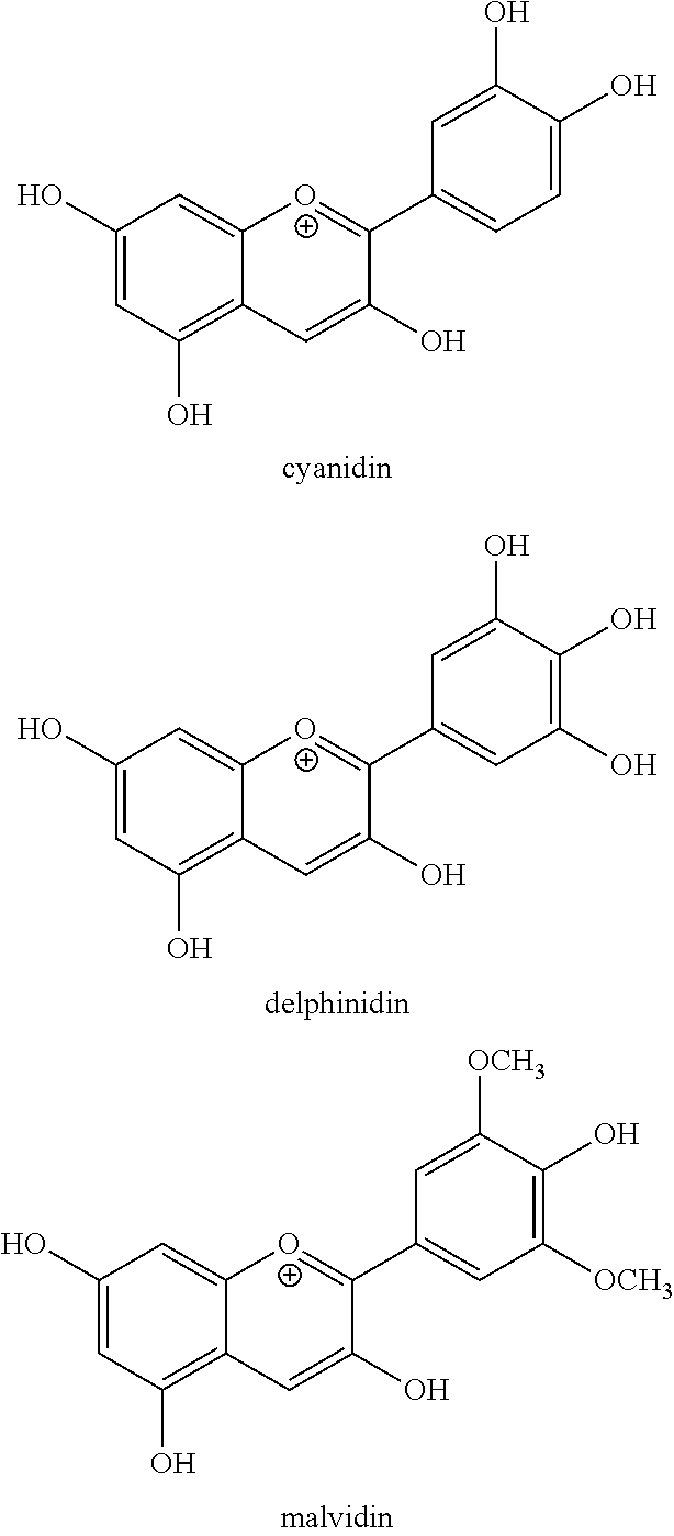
C1(O)=CC(O)=C2C(=C1)[O+]=C(C1=CC(O)=C(O)C(O)=C1)C(O)=C2.C1(O)=CC(O)=C2C(=C1)[O+]=C(C1=CC([OCH3])=C(O)C([OCH3])=C1)C(O)=C2.C1(O)=CC(O)=C2C(=C1)[O+]=C(C1=CC=C(O)C(O)=C1)C(O)=C2
